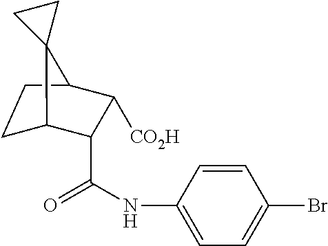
C1C2C(C(=O)NC3=CC=C(Br)C=C3)C([CO2H])C(C1)C21CC1
